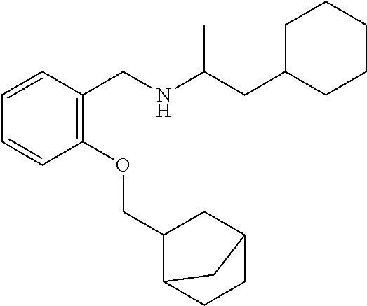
C1=CC(OCC2C3CCC(C2)C3)=C(CNC(CC2CCCCC2)C)C=C1
